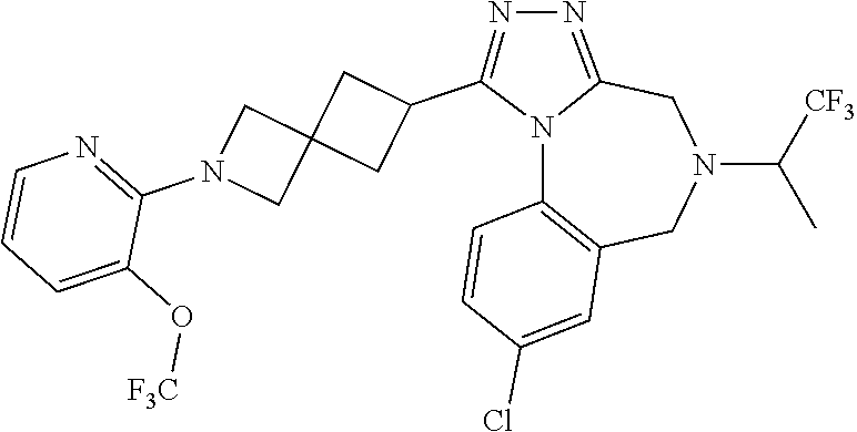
N12C3=C(CN(C([CF3])C)CC1=NN=C2C1CC2(C1)CN(C1=NC=CC=C1O[F3C])C2)C=C(Cl)C=C3
